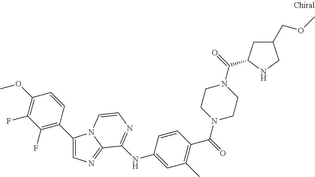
C1(C2=C(F)C(F)=C(OC)C=C2)=CN=C2N1C=CN=C2NC1=CC(C)=C(C(=O)N2CCN(C(=O)C3CC(COC)CN3)CC2)C=C1
